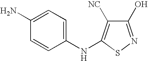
C1(O)=NSC(NC2=CC=C(N)C=C2)=C1[NC]
